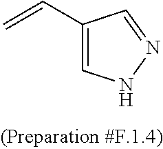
C1(C=C)=CNN=C1
